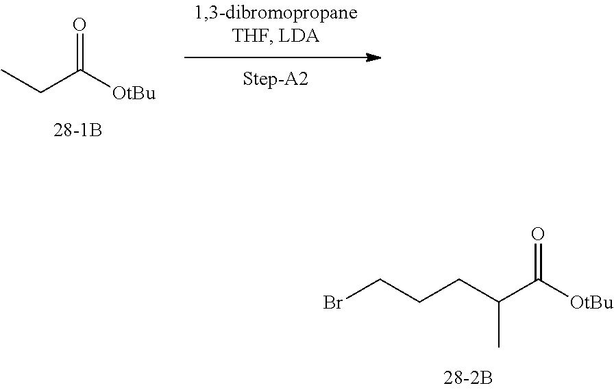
BrCCCC(C([OtBu])=O)C.CCC([OtBu])=O
